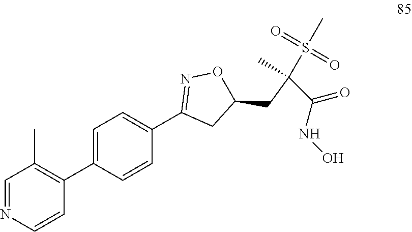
C1=NC=CC(C2=CC=C(C3=NOC(CC(S(C)(=O)=O)(C(=O)NO)C)C3)C=C2)=C1C
